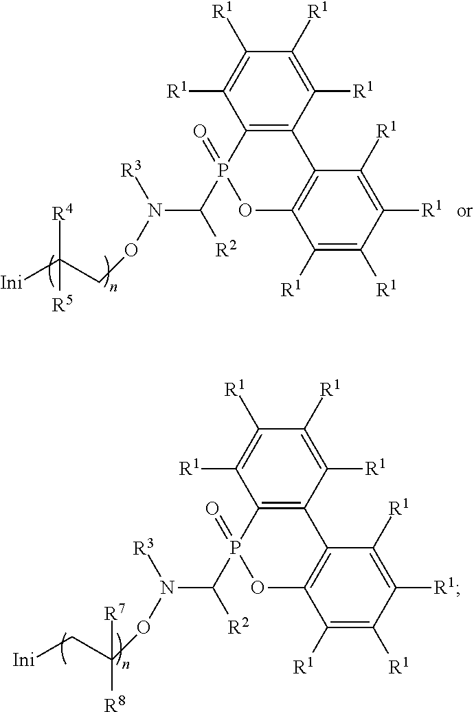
C12=C(C([R1])=C([R1])C([R1])=C1[R1])C1=C(OP2(=O)C([R2])N(OCC([Ini])([R4])[R5])[R3])C([R1])=C([R1])C([R1])=C1[R1].C12=C(C([R1])=C([R1])C([R1])=C1[R1])C1=C(OP2(=O)C([R2])N(OC(C[Ini])([R7])[R8])[R3])C([R1])=C([R1])C([R1])=C1[R1]
